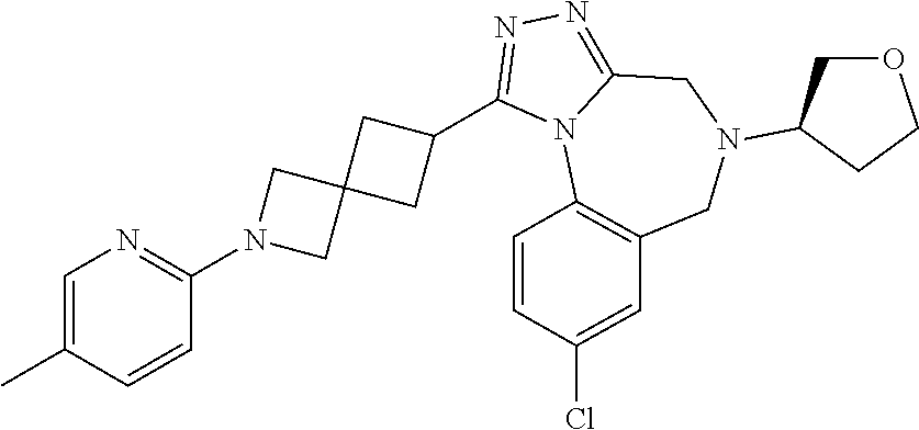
C1=C(C)C=CC(N2CC3(C2)CC(C2=NN=C4N2C2=C(CN(C5COCC5)C4)C=C(Cl)C=C2)C3)=N1
